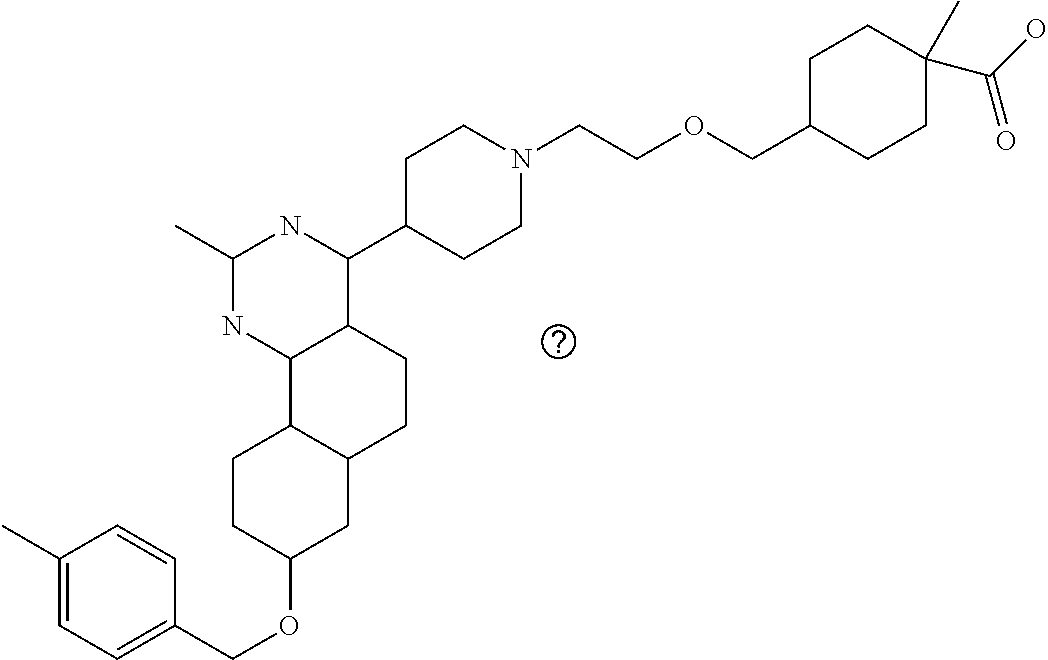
O(C1CC2C(CC1)C1C(CC2)C(C2CCN(CCOCC3CCC(C(O)=O)(C)CC3)CC2)NC(C)N1)CC1=CC=C(C)C=C1
